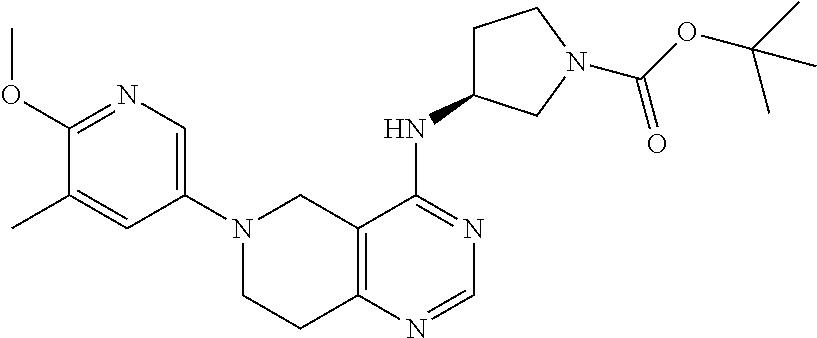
N1(C2=CN=C(OC)C(C)=C2)CCC2=C(C1)C(NC1CCN(C(OC(C)(C)C)=O)C1)=NC=N2
